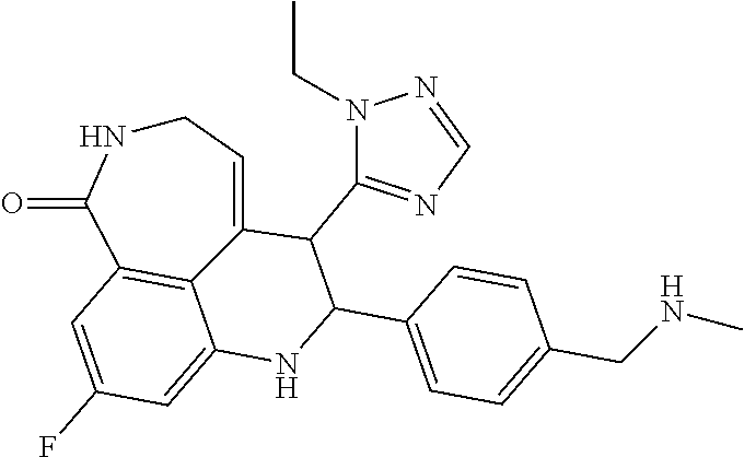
C1NC(=O)C2=C3C(=CC(F)=C2)NC(C2=CC=C(CNC)C=C2)C(C2=NC=NN2CC)C3=C1
